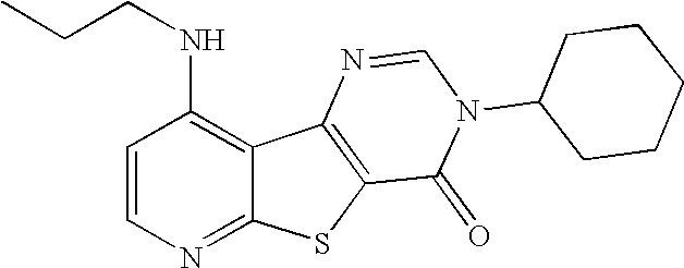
C1(NCCC)=C2C(=NC=C1)SC1=C2N=CN(C2CCCCC2)C1=O
